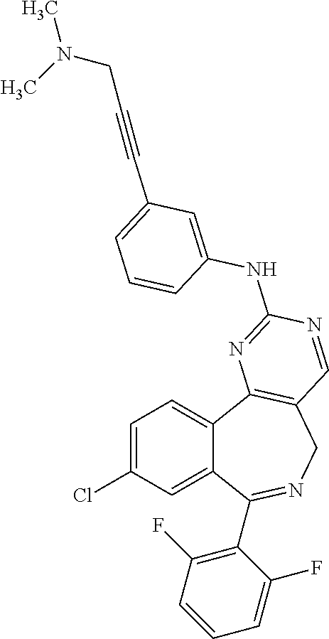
C1=C(Cl)C=C2C(=C1)C1=C(CN=C2C2=C(F)C=CC=C2F)C=NC(NC2=CC(C#CCN(C)C)=CC=C2)=N1
